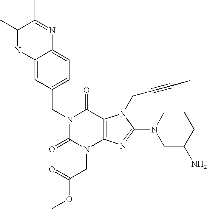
C12=CC(CN3C(=O)N(CC(OC)=O)C4=C(C3=O)N(CC#CC)C(N3CC(N)CCC3)=N4)=CC=C1N=C(C)C(C)=N2
